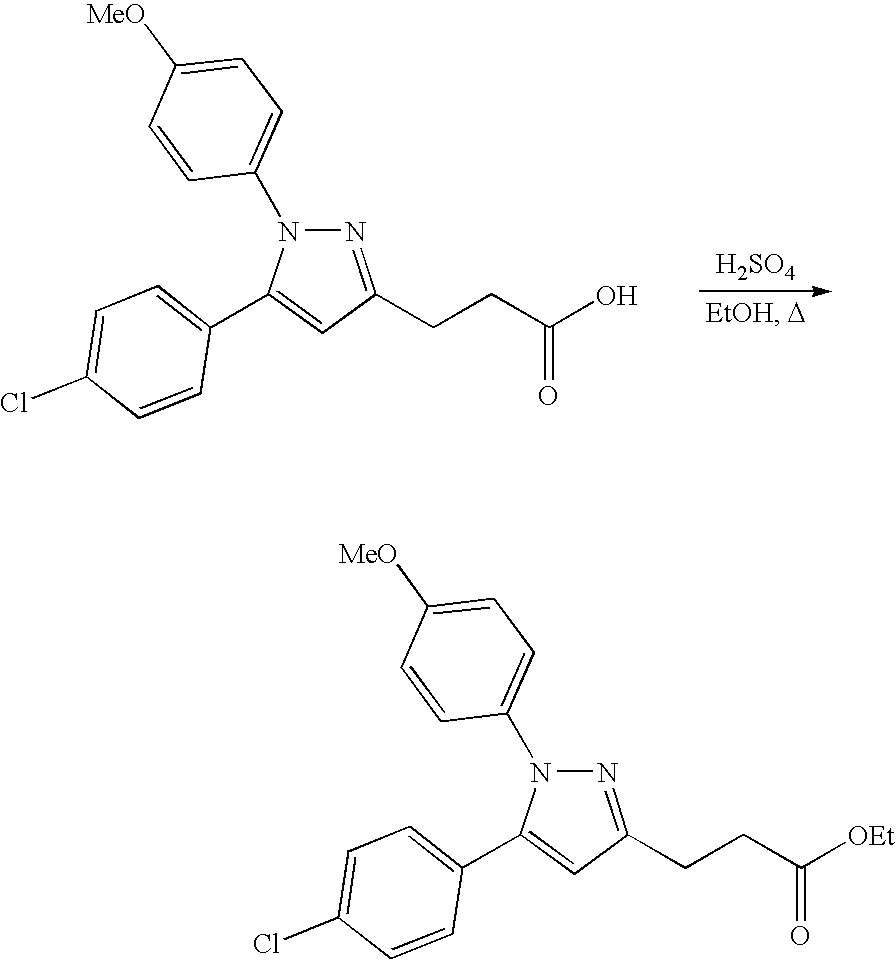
[H2SO4].N1=C(CCC(O)=O)C=C(C2=CC=C(Cl)C=C2)N1C1=CC=C([MeO])C=C1.N1=C(CCC([OEt])=O)C=C(C2=CC=C(Cl)C=C2)N1C1=CC=C([MeO])C=C1
